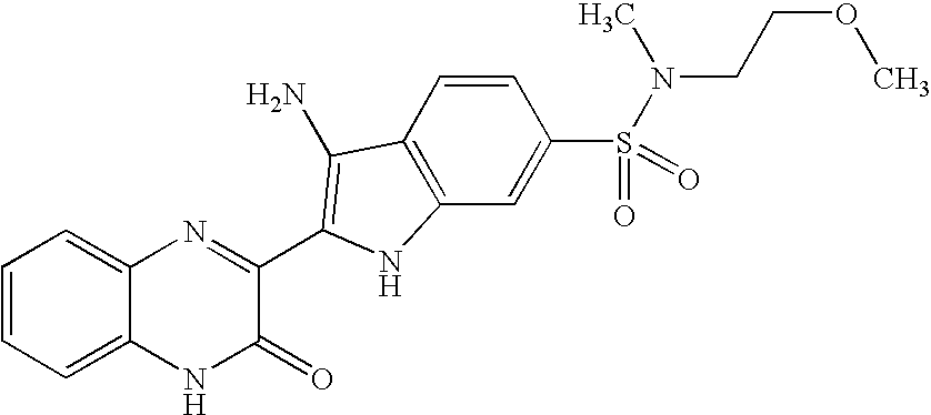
C1=C2C(=CC=C1)N=C(C1=C(N)C3=C(C=C(S(N(C)CCOC)(=O)=O)C=C3)N1)C(=O)N2
